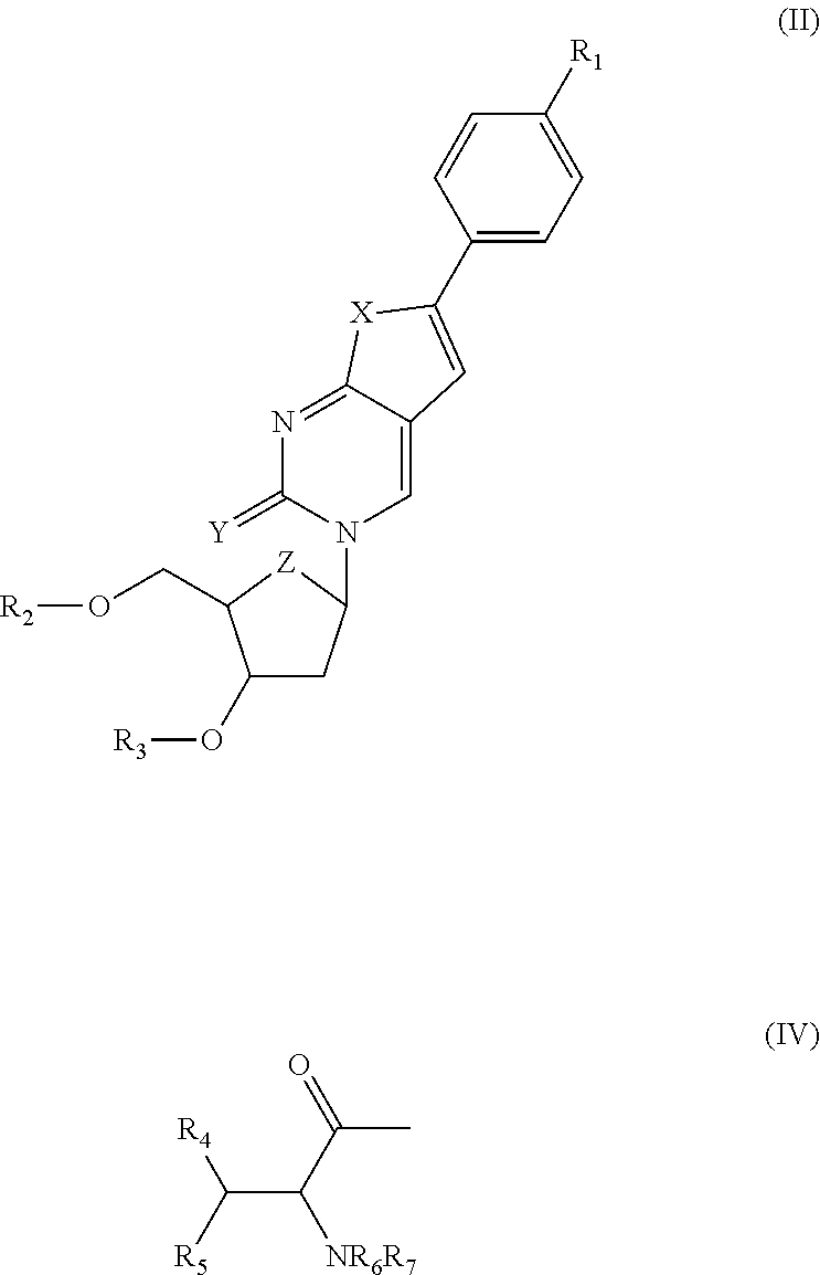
C1(O[R3])CC(N2C=C3C(=NC2=[Y])[X]C(C2=CC=C([R1])C=C2)=C3)[Z]C1CO[R2].C(C([NR6R7])C(C)=O)([R4])[R5]
